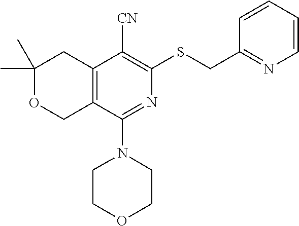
C1(C)(C)OCC2=C(C1)C([CN])=C(SCC1=NC=CC=C1)N=C2N1CCOCC1
